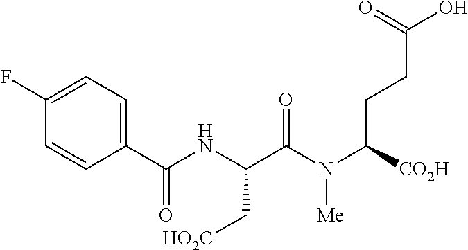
N(C(C(N(C([CO2H])CCC(O)=O)[Me])=O)C[HO2C])C(C1=CC=C(F)C=C1)=O
